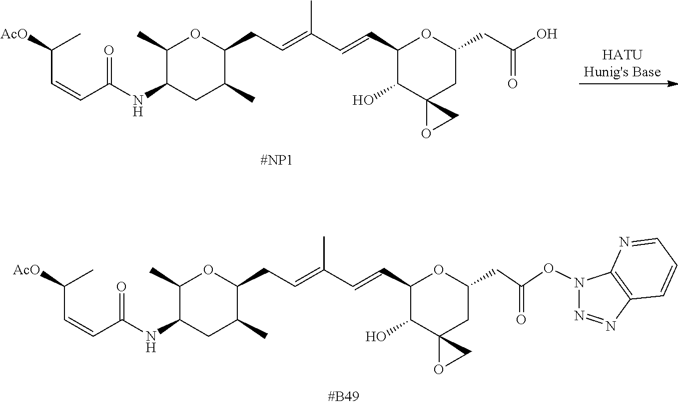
C(C=CC(=O)NC1CC(C)C(CC=C(C=CC2C(O)C3(CC(CC(ON4N=NC5=C4N=CC=C5)=O)O2)OC3)C)OC1C)(C)[AcO].C(C=CC(=O)NC1CC(C)C(CC=C(C=CC2C(O)C3(CC(CC(O)=O)O2)OC3)C)OC1C)(C)[AcO]
